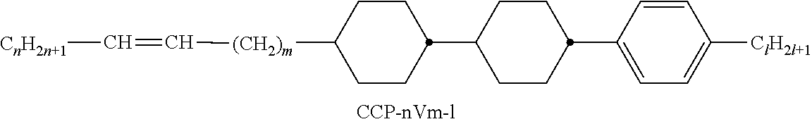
C1(C2CCC(C3CCC([(CH2)m]C=C[CnH2n+1])CC3)CC2)=CC=C([ClH2l+1])C=C1
